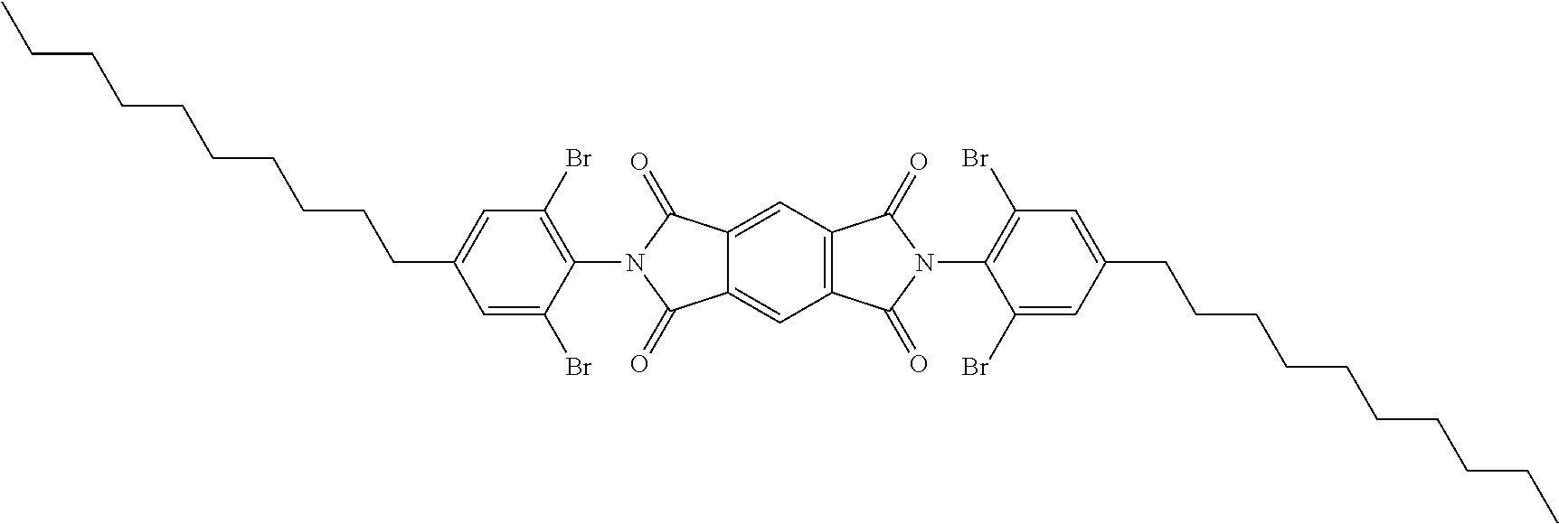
C1=C(Br)C(N2C(=O)C3=CC4=C(C=C3C2=O)C(=O)N(C2=C(Br)C=C(CCCCCCCCCC)C=C2Br)C4=O)=C(Br)C=C1CCCCCCCCCC
